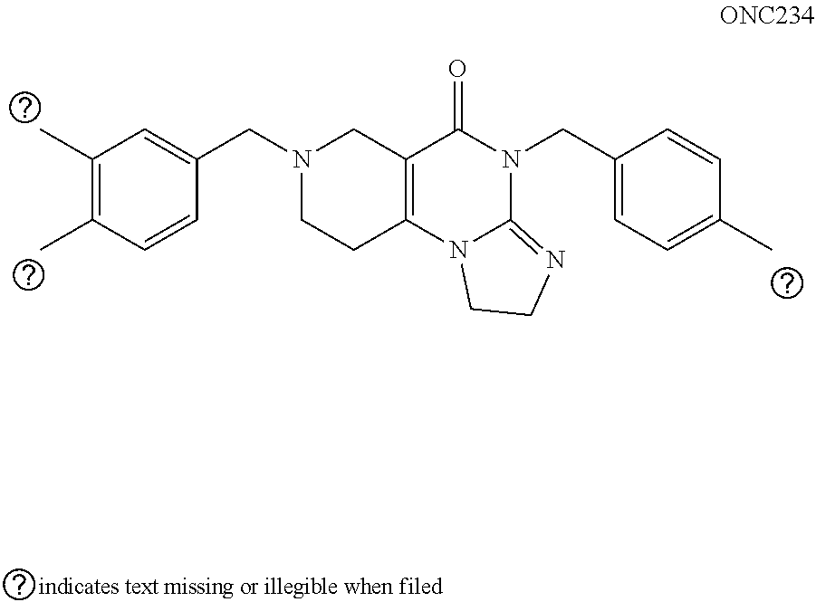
C12=C(N3C(=NCC3)N(CC3=CC=C(C)C=C3)C1=O)CCN(CC1=CC(C)=C(C)C=C1)C2
